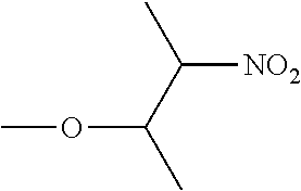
O(C(C)C(C)[NO2])C
